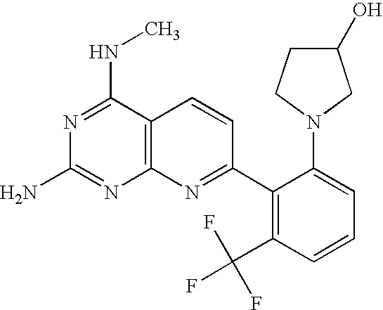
N1=C(NC)C2=C(N=C1N)N=C(C1=C(C(F)(F)F)C=CC=C1N1CCC(O)C1)C=C2
